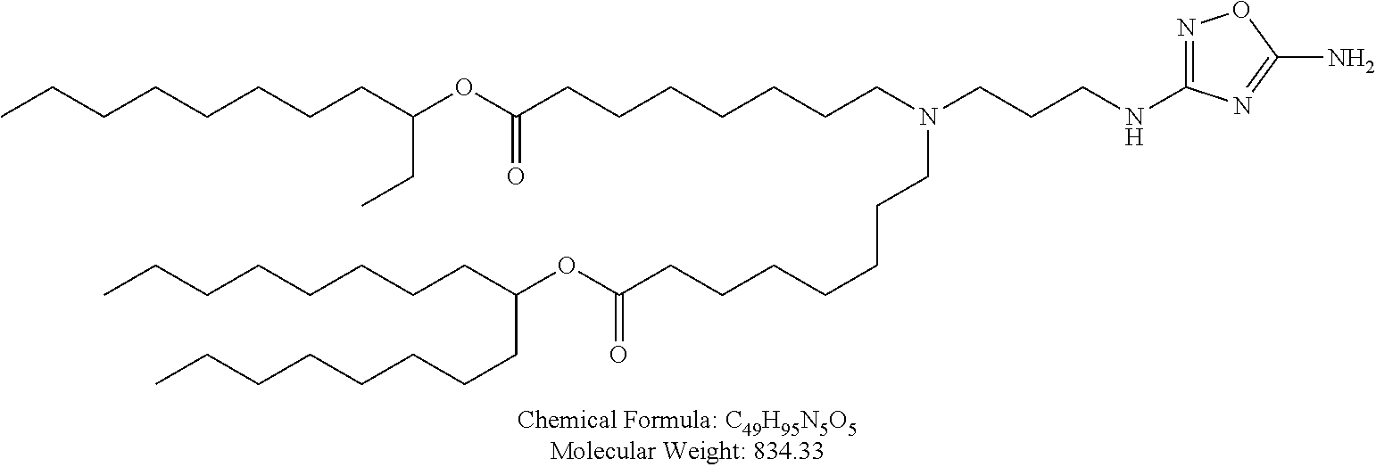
O(C(=O)CCCCCCCN(CCCCCCCC(OC(CC)CCCCCCCC)=O)CCCNC1=NOC(N)=N1)C(CCCCCCCC)CCCCCCCC
